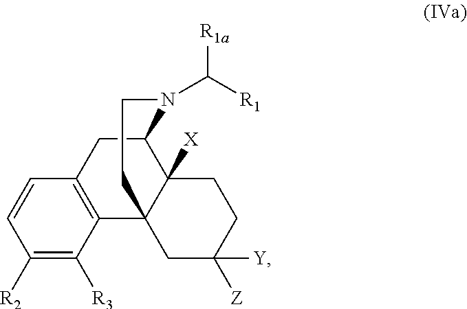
C1([R2])=C([R3])C2=C(C=C1)CC1C3([X])C2(CC([Z])([Y])CC3)CCN1C([R1])[R1a]
